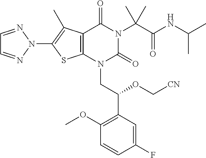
C12=C(N(CC(C3=C(OC)C=CC(F)=C3)OC[CN])C(=O)N(C(C(NC(C)C)=O)(C)C)C1=O)SC(N1N=CC=N1)=C2C
